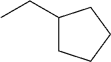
CCC1CCCC1
